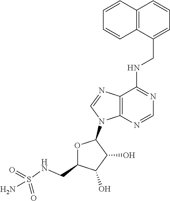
N(C1=NC=NC2=C1N=CN2C1OC(CNS(N)(=O)=O)C(O)C1O)CC1=CC=CC2=C1C=CC=C2
